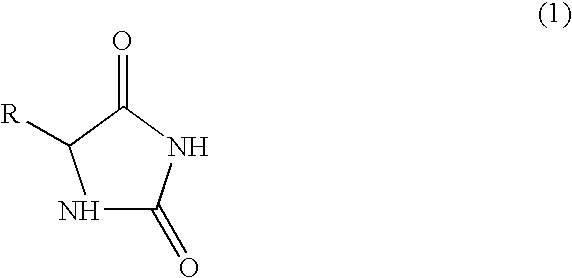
N1C(=O)NC(=O)C1[R]
